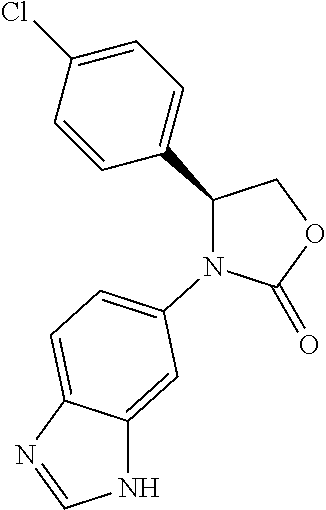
C1(C2=CC=C(Cl)C=C2)COC(=O)N1C1=CC=C2C(=C1)NC=N2
